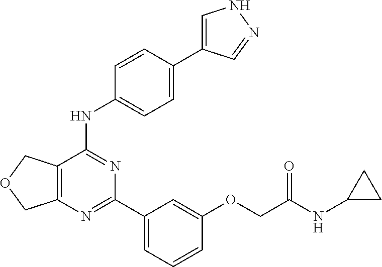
C12=C(N=C(C3=CC=CC(OCC(NC4CC4)=O)=C3)N=C1NC1=CC=C(C3=CNN=C3)C=C1)COC2
